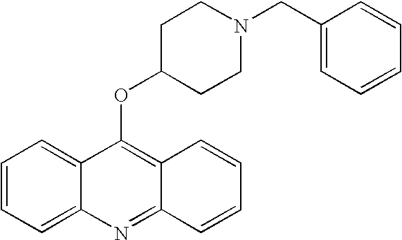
C1=CC=C2C(=C1)C(OC1CCN(CC3=CC=CC=C3)CC1)=C1C(=N2)C=CC=C1
